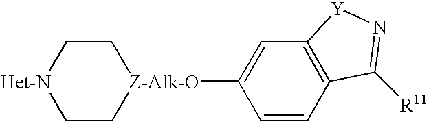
C1([Z-Alk-O]2CC[Het-N]CC2)=CC2=C(C=C1)C([R11])=N[Y]2
